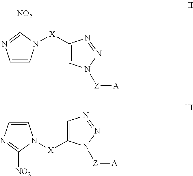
C1=CN=C([NO2])N1[X]C1=CN([Z][A])N=N1.C1=C([X]N2C=CN=C2[NO2])N([Z][A])N=N1
